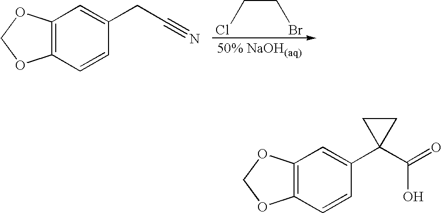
ClCCBr.C12=C(OCO1)C=C(CC#N)C=C2.C12=C(OCO1)C=C(C1(C(O)=O)CC1)C=C2
